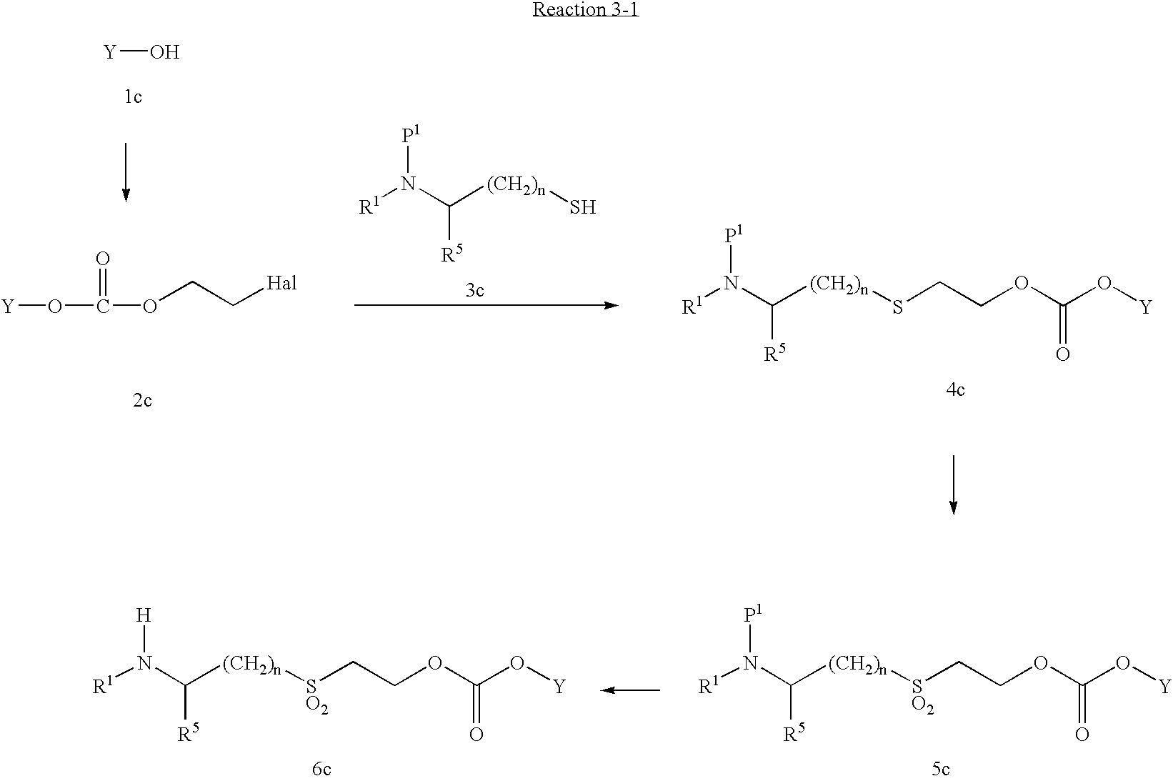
[Y]O.[R1]N(C([(CH2)n]S)[R5])[P1].[Y]OC(OCC[Hal])=O.[R1]N(C([(CH2)n]SCCOC(O[Y])=O)[R5])[P1].[R1]N(C([(CH2)n][SO2]CCOC(O[Y])=O)[R5])[P1].[R1]N(C([(CH2)n][SO2]CCOC(O[Y])=O)[R5])[H]
